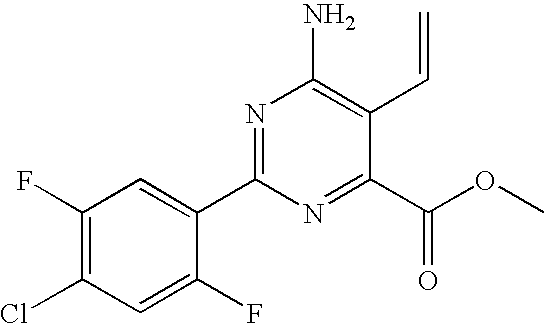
C1(F)=C(Cl)C=C(F)C(C2=NC(N)=C(C=C)C(C(OC)=O)=N2)=C1
